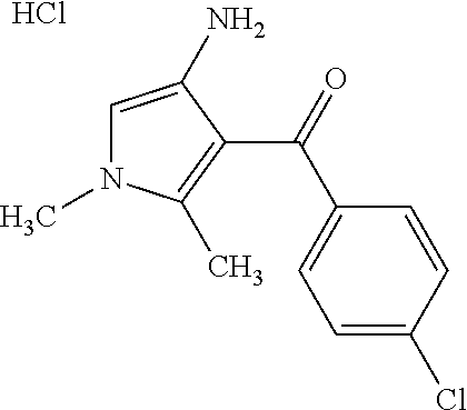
C1=C(N)C(C(C2=CC=C(Cl)C=C2)=O)=C(C)N1C.Cl
